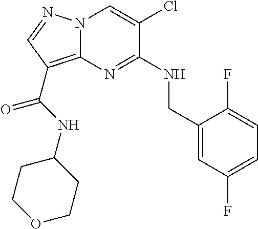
N(C1=NC2=C(C(=O)NC3CCOCC3)C=NN2C=C1Cl)CC1=CC(F)=CC=C1F
